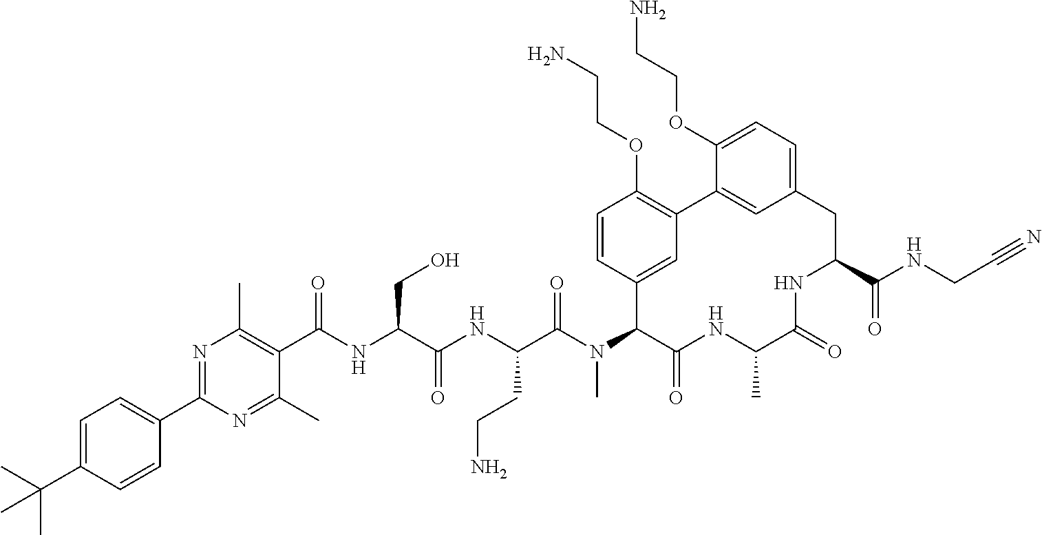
C1=C(C(C)(C)C)C=CC(C2=NC(C)=C(C(NC(C(NC(C(N(C3C(=O)NC(C)C(=O)NC(C(NCC#N)=O)CC4=CC=C(OCCN)C(=C4)C4=C(OCCN)C=CC3=C4)C)=O)CCN)=O)CO)=O)C(C)=N2)=C1
